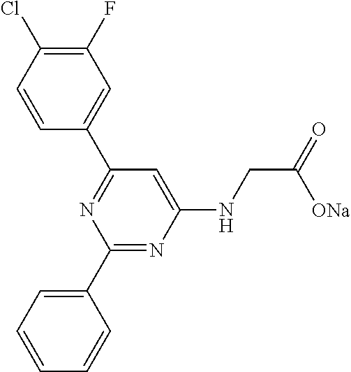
C1(Cl)=C(F)C=C(C2=NC(C3=CC=CC=C3)=NC(NCC([ONa])=O)=C2)C=C1
